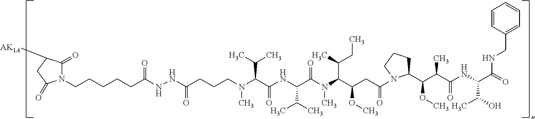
N1(CCCCCC(NNC(=O)CCCN(C(C(C)C)C(=O)NC(C(C)C)C(N(C(C(CC)C)C(OC)CC(N2C(C(C(C(NC(C(=O)NCC3=CC=CC=C3)C(O)C)=O)C)OC)CCC2)=O)C)=O)C)=O)C(=O)C([AK1A])CC1=O
